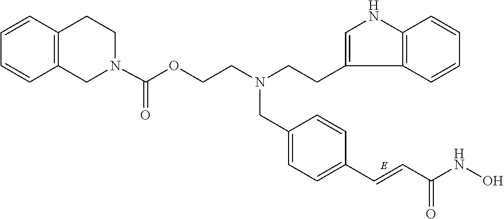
C12=C(C=CC=C1)CCN(C(OCCN(CCC1=CNC3=C1C=CC=C3)CC1=CC=C(C=CC(NO)=O)C=C1)=O)C2
